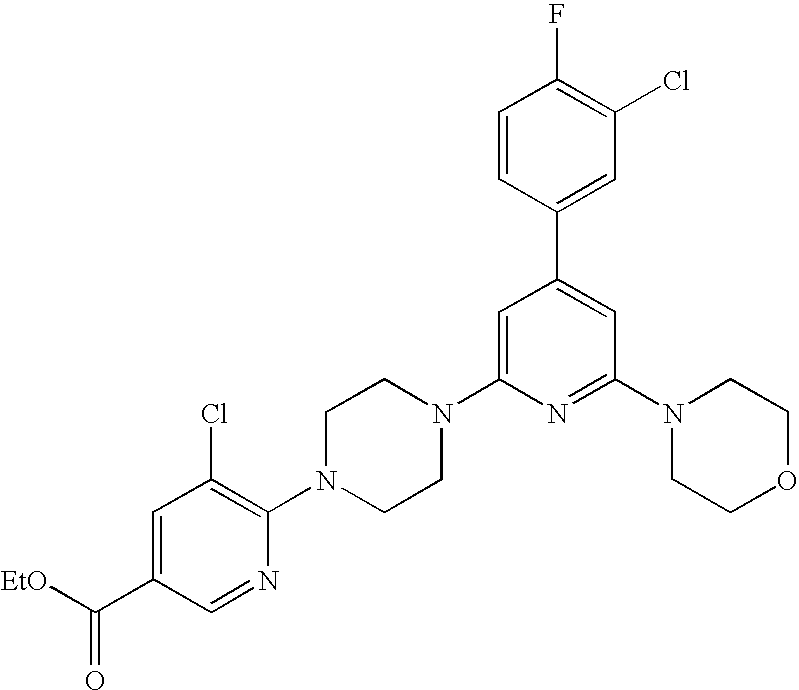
C1=C(N2CCN(C3=C(Cl)C=C(C(=O)[EtO])C=N3)CC2)N=C(N2CCOCC2)C=C1C1=CC(Cl)=C(F)C=C1
